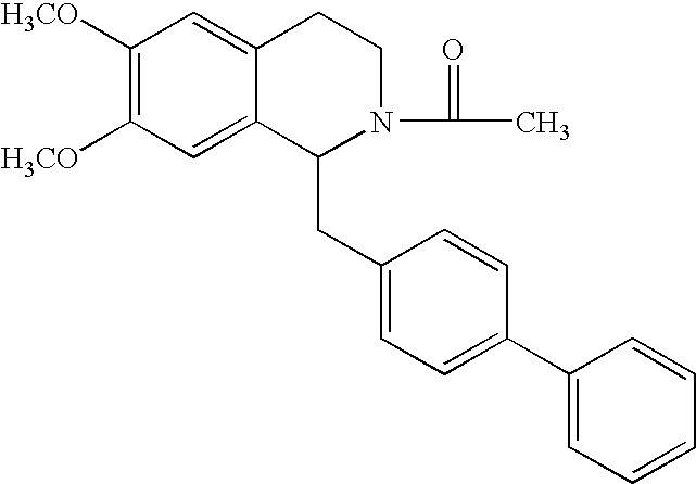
C1([H3CO])=C([H3CO])C=C2C(=C1)CCN(C(C)=O)C2CC1=CC=C(C2=CC=CC=C2)C=C1
